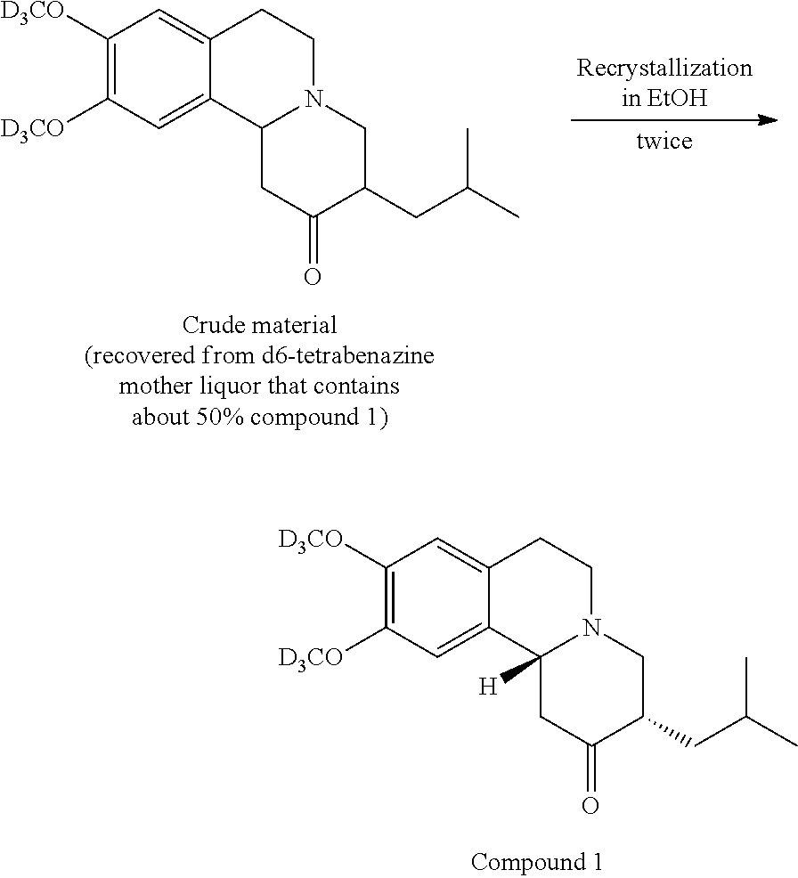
C1([D3CO])=C([D3CO])C=C2C(=C1)CCN1C2([H])CC(=O)C(CC(C)C)C1.C1([D3CO])=C([D3CO])C=C2C(=C1)CCN1C2CC(=O)C(CC(C)C)C1
